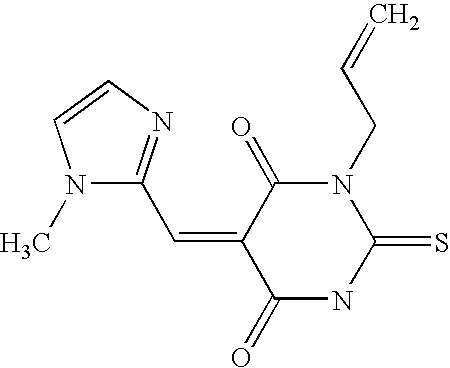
O=C1C(=CC2=NC=CN2C)C(=O)N(CC=C)C(=S)N1
